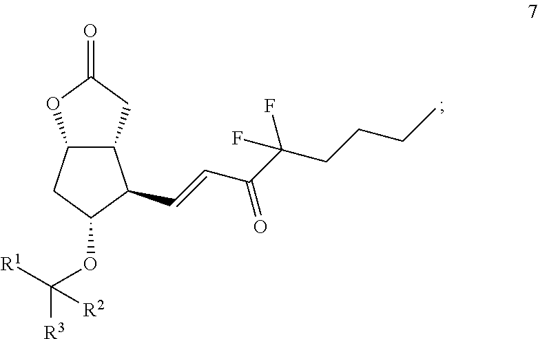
C12C(CC(=O)O1)C(C=CC(=O)C(CCCC)(F)F)C(OC([R3])([R1])[R2])C2
